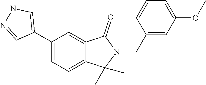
N1=CC(C2=CC=C3C(=C2)C(=O)N(CC2=CC(OC)=CC=C2)C3(C)C)=CN1
